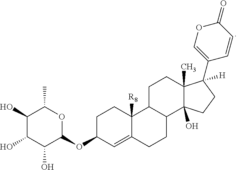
C1(OC2OC(C)C(O)C(O)C2O)CCC2([R8])C(=C1)CCC1C2CCC2(C)C1(O)CCC2(C1=COC(=O)C=C1)[H]
